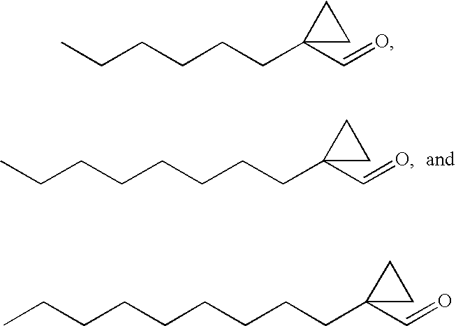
C(CCCCCC1(C=O)CC1)CC.CCCCCCC1(C=O)CC1.C(CCCCCC1(C=O)CC1)CCC
